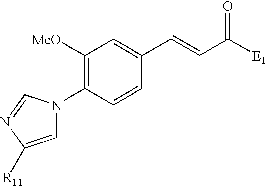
C1([MeO])=C(N2C=C([R11])N=C2)C=CC(C=CC(=O)[E1])=C1
